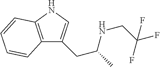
C12=C(NC=C1CC(NCC(F)(F)F)C)C=CC=C2
